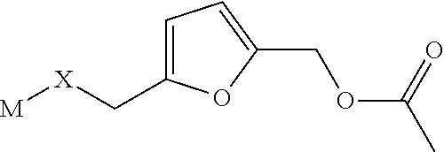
[M][X]CC1=CC=C(COC(C)=O)O1
